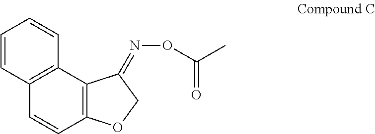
C1=CC2=C(C=C1)C1=C(C=C2)OCC1=NOC(C)=O
